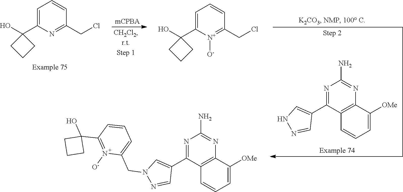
N1=C(C2=CN(CC3=CC=CC(C4(O)CCC4)=N3[O-])N=C2)C2=C(N=C1N)C([OMe])=CC=C2.N1=C(C2=CNN=C2)C2=C(N=C1N)C([OMe])=CC=C2.C1=C(C2(O)CCC2)N=C(CCl)C=C1.C1=C(C2(O)CCC2)[N+]([O-])=C(CCl)C=C1
